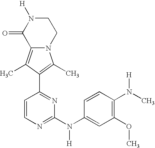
N12C(=C(C)C(C3=NC(N(C4=CC(OC)=C(N(C)[H])C=C4)[H])=NC=C3)=C1C)C(=O)N([H])CC2
